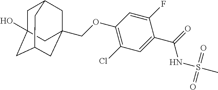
C1C2(O)CC3CC(COC4=C(Cl)C=C(C(=O)NS(C)(=O)=O)C(F)=C4)(CC1C3)C2
